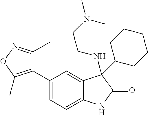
C1=C(C2=C(C)ON=C2C)C=C2C(=C1)NC(=O)C2(NCCN(C)C)C1CCCCC1
